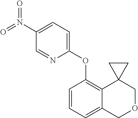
C1(OC2=C3C(=CC=C2)COCC32CC2)=CC=C(N(=O)=O)C=N1
